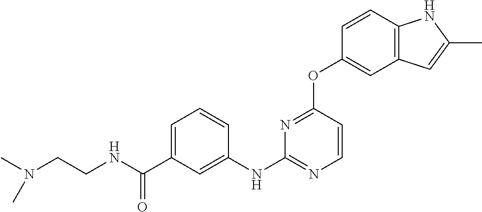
C(NC(C1=CC=CC(NC2=NC=CC(OC3=CC4=C(C=C3)NC(C)=C4)=N2)=C1)=O)CN(C)C
